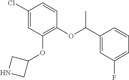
C1(Cl)=CC(OC2CNC2)=C(OC(C2=CC(F)=CC=C2)C)C=C1
